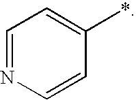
C1=NC=CC(*)=C1
